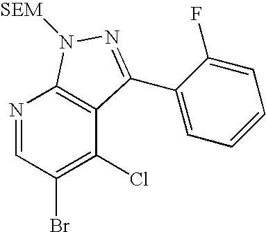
N1=CC(Br)=C(Cl)C2=C1N([SEM])N=C2C1=CC=CC=C1F
